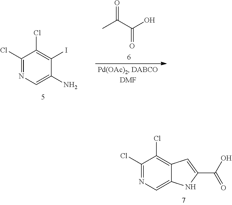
C1(Cl)=NC=C2C(=C1Cl)C=C(C(O)=O)N2.C1(Cl)=NC=C(N)C(I)=C1Cl.CC(C(O)=O)=O
